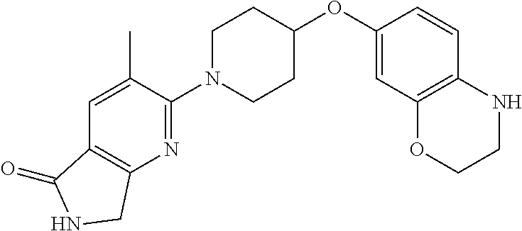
C1(OC2CCN(C3=NC4=C(C=C3C)C(=O)NC4)CC2)=CC2=C(C=C1)NCCO2
